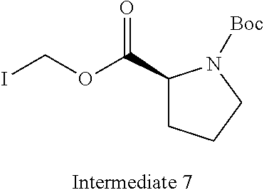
ICOC(C1CCCN1[Boc])=O
